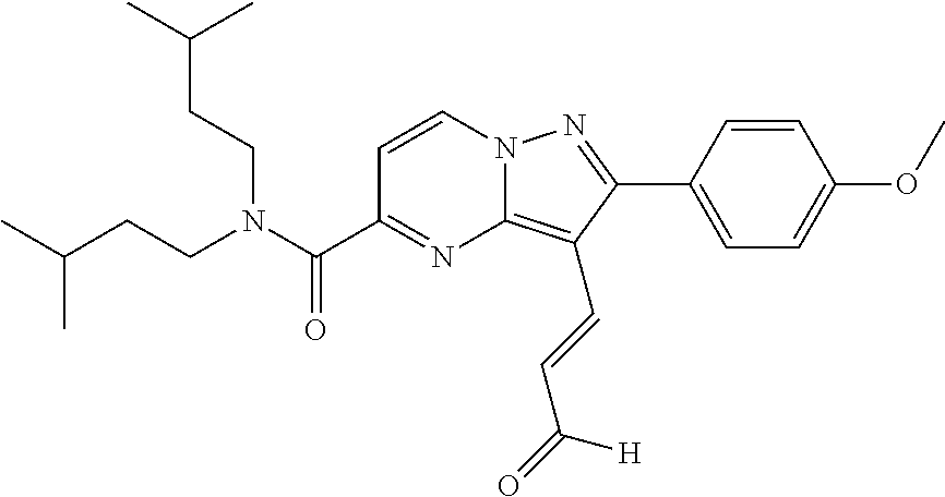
C1=CN2C(=C(C=CC([H])=O)C(C3=CC=C(OC)C=C3)=N2)N=C1C(N(CCC(C)C)CCC(C)C)=O
